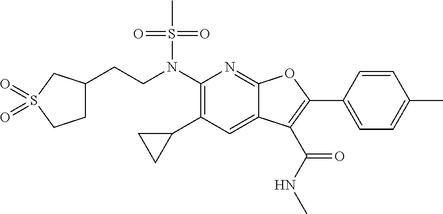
N(C1=C(C2CC2)C=C2C(=N1)OC(C1=CC=C(C)C=C1)=C2C(NC)=O)(S(C)(=O)=O)CCC1CCS(=O)(=O)C1
